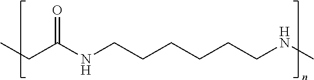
CCC(NCCCCCCNC)=O
